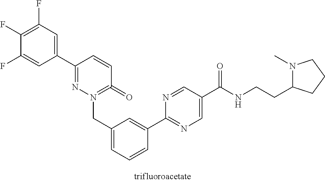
C1(C2=NN(CC3=CC=CC(C4=NC=C(C(NCCC5N(C)CCC5)=O)C=N4)=C3)=C(=O)C=C2)=CC(F)=C(F)C(F)=C1
